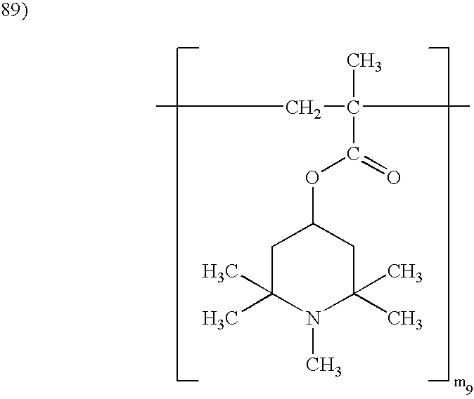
CCC(C)(C)C(=O)OC1CC(C)(C)N(C)C(C)(C)C1
